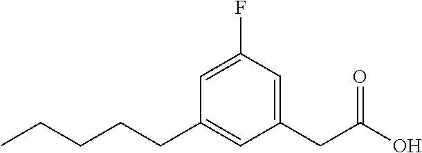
C1(CC(O)=O)=CC(F)=CC(CCCCC)=C1
